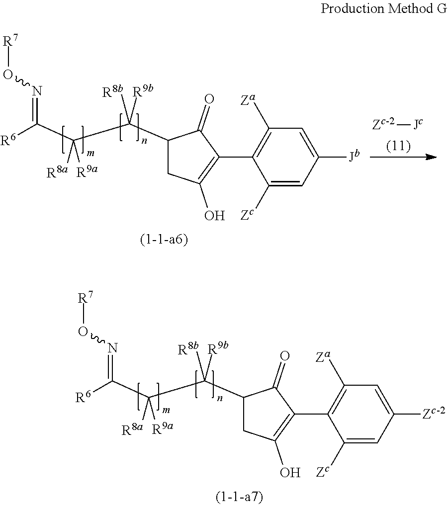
[R6]C(C(C(C1CC(O)=C(C2=C([Za])C=C([Zc-2])C=C2[Zc])C1=O)([R8b])[R9b])([R9a])[R8a])=NO[R7].[R6]C(C(C(C1CC(O)=C(C2=C([Za])C=C([Jb])C=C2[Zc])C1=O)([R8b])[R9b])([R9a])[R8a])=NO[R7].[Zc-2][Jc]
